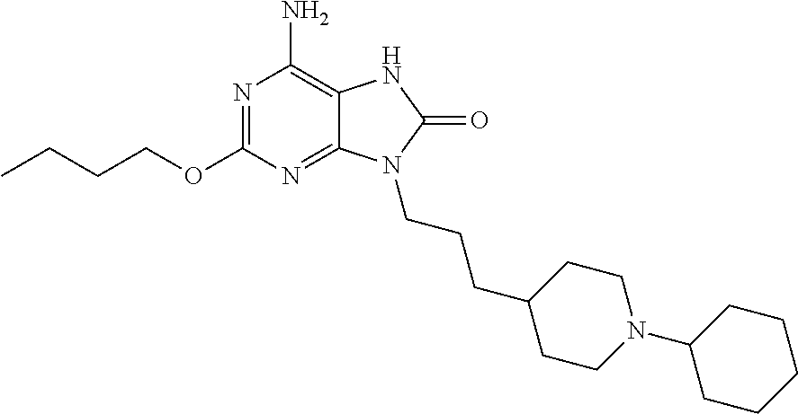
N1=C(OCCCC)N=C2C(=C1N)NC(=O)N2CCCC1CCN(C2CCCCC2)CC1
